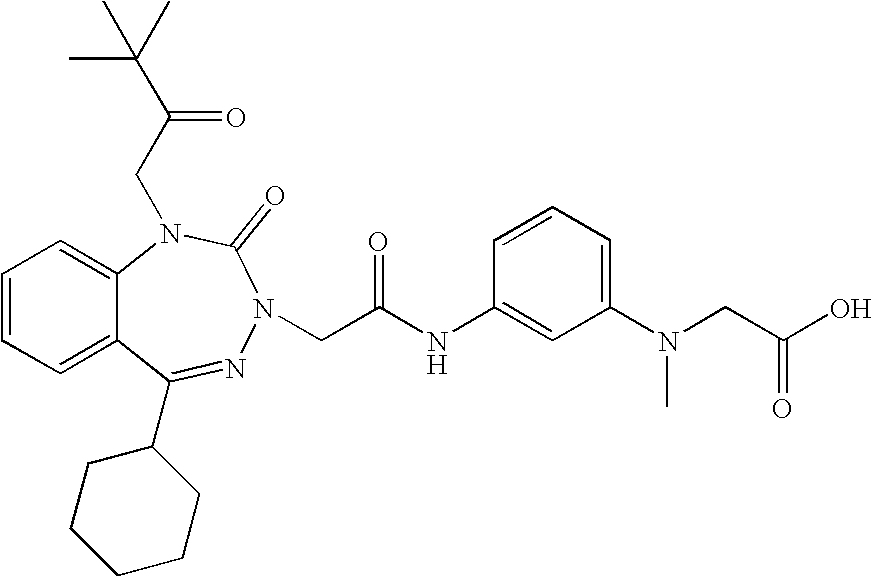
C1=CC=C2C(=C1)N(CC(C(C)(C)C)=O)C(=O)N(CC(NC1=CC(N(CC(O)=O)C)=CC=C1)=O)N=C2C1CCCCC1
